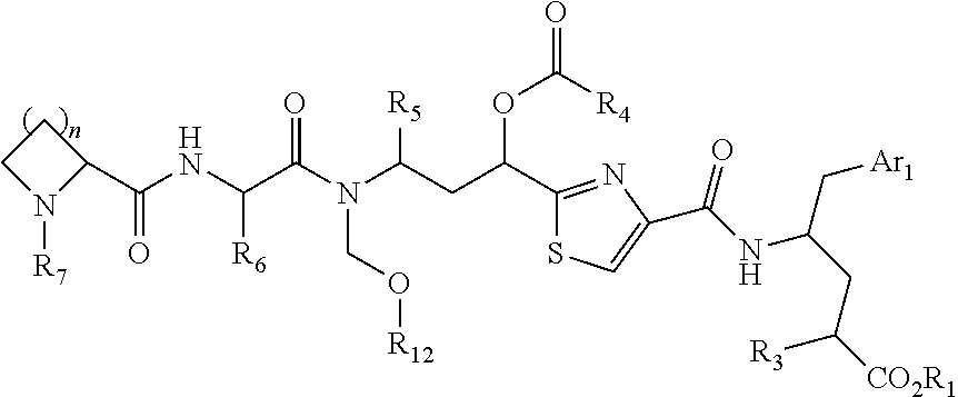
C1CN([R7])C1C(NC(C(N(C(CC(C1=NC(C(NC(CC([R3])[CO2R1])C[Ar1])=O)=CS1)OC([R4])=O)[R5])CO[R12])=O)[R6])=O
